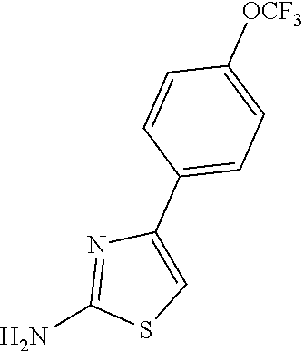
C1=CC([OCF3])=CC=C1C1=CSC(N)=N1
